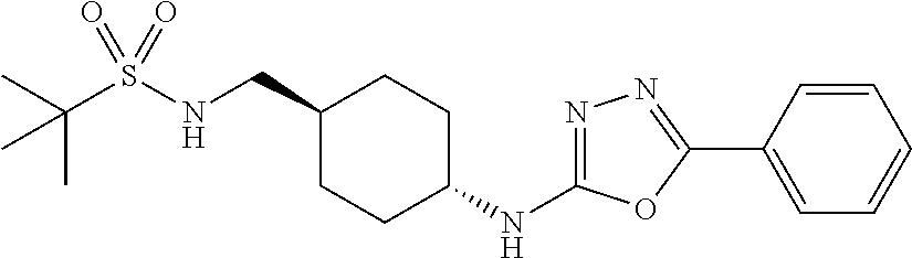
C1(CNS(C(C)(C)C)(=O)=O)CCC(NC2=NN=C(C3=CC=CC=C3)O2)CC1
